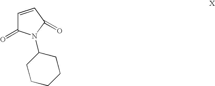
C1=CC(=O)N(C2CCCCC2)C1=O
